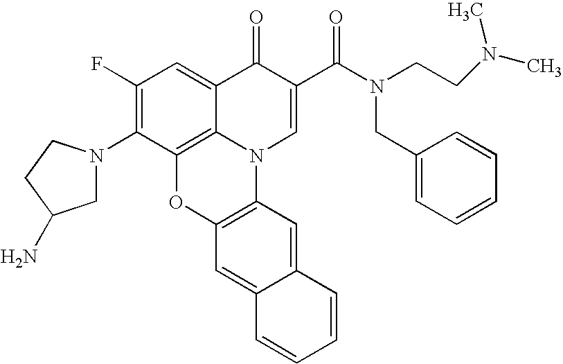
C1(F)=C(N2CC(N)CC2)C2=C3C(=C1)C(=O)C(C(N(CCN(C)C)CC1=CC=CC=C1)=O)=CN3C1=C(O2)C=C2C(=C1)C=CC=C2
